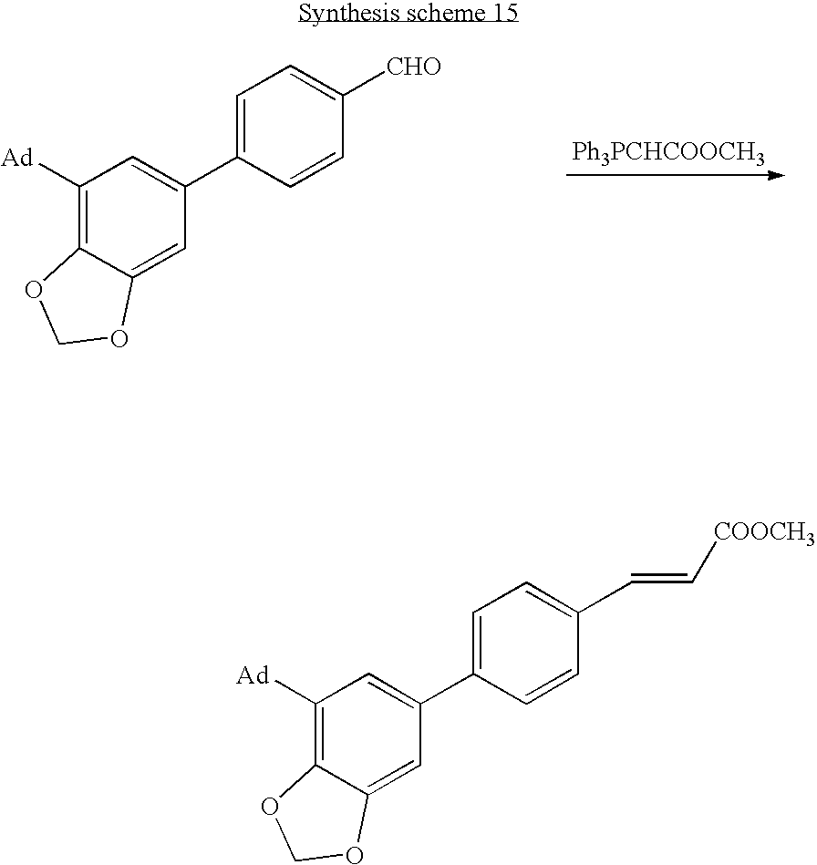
C1([Ad])=C2C(=CC(C3=CC=C([CHO])C=C3)=C1)OCO2.[Ph3PCHCOOCH3].C1([Ad])=C2C(=CC(C3=CC=C(C=C[COOCH3])C=C3)=C1)OCO2
